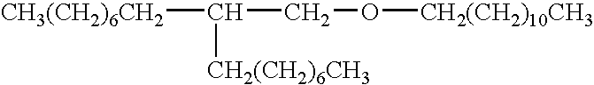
[CH3(CH2)6CH2]C(CO[CH2(CH2)10CH3])[CH2(CH2)6CH3]
